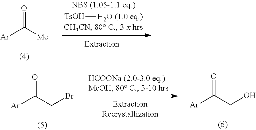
[Ar]C([Me])=O.[TsOH][H2O (1.0 eq.)].[Ar]C(CBr)=O.[Ar]C(CO)=O
